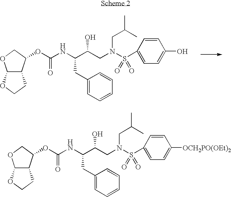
C(CN(CC(C)C)S(C1=CC=C(O)C=C1)(=O)=O)(O)C(CC1=CC=CC=C1)NC(OC1C2C(OC1)OCC2)=O.C(CN(CC(C)C)S(C1=CC=C([OCH2PO(OEt)2])C=C1)(=O)=O)(O)C(CC1=CC=CC=C1)NC(OC1C2C(OC1)OCC2)=O
